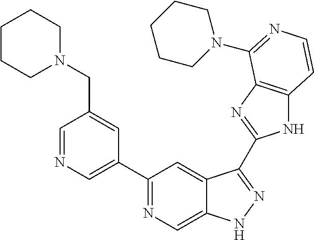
C1=NC=C(C2=NC=C3C(=C2)C(C2=NC4=C(N2)C=CN=C4N2CCCCC2)=NN3)C=C1CN1CCCCC1
